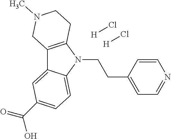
C12=C(N(CCC3=CC=NC=C3)C3=CC=C(C(=O)O)C=C13)CCN(C)C2.[H]Cl.[H]Cl
